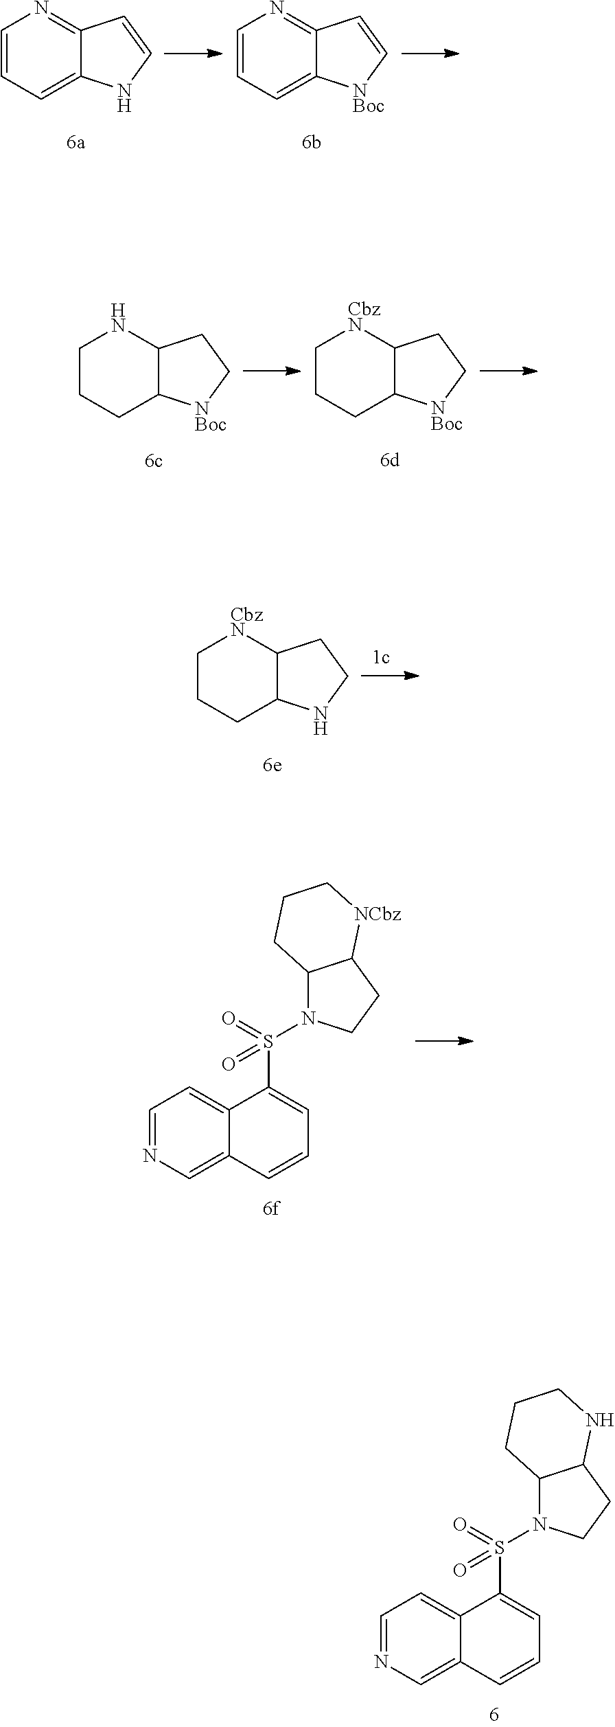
C1=CC=C2C(=N1)C=CN2.C1=CC=C2C(=N1)C=C[NBoc]2.C1CCC2C(N1)CC[NBoc]2.C1CCC2C([CbzN]1)CC[NBoc]2.C1CCC2C([CbzN]1)CCN2.C1=NC=C2C(=C1)C(S(=O)(=O)N1C3C(CC1)[NCbz]CCC3)=CC=C2.C1=NC=C2C(=C1)C(S(=O)(=O)N1C3C(CC1)NCCC3)=CC=C2
